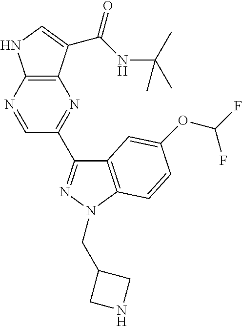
C12=C(C(C(NC(C)(C)C)=O)=CN1)N=C(C1=NN(CC3CNC3)C3=C1C=C(OC(F)F)C=C3)C=N2
